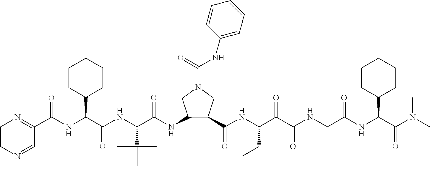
C1=CN=CC(C(NC(C(NC(C(NC2C(C(NC(C(C(NCC(NC(C(N(C)C)=O)C3CCCCC3)=O)=O)=O)CCC)=O)CN(C(=O)NC3=CC=CC=C3)C2)=O)C(C)(C)C)=O)C2CCCCC2)=O)=N1
